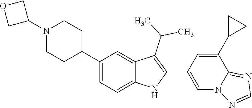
C1(C2CCN(C3COC3)CC2)=CC=C2C(=C1)C(C(C)C)=C(C1=CN3C(=NC=N3)C(C3CC3)=C1)N2
